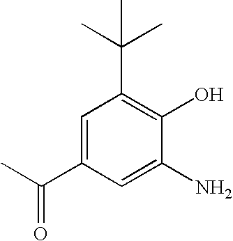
C1=C(C(C)=O)C=C(N)C(O)=C1C(C)(C)C
